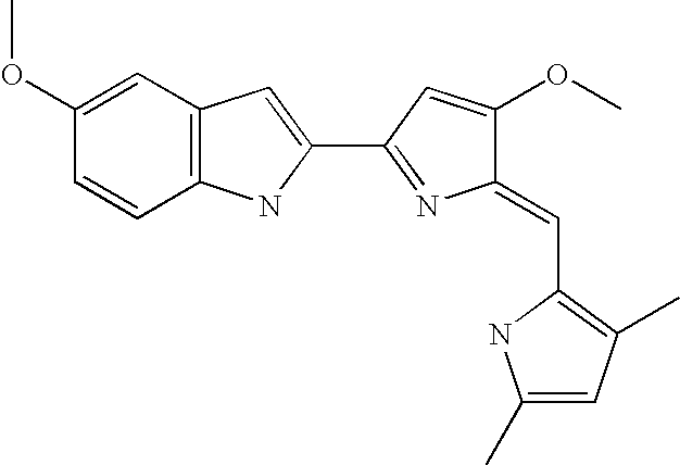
C1(OC)=CC2=C(C=C1)NC(C1=NC(=CC3=C(C)C=C(C)N3)C(OC)=C1)=C2
